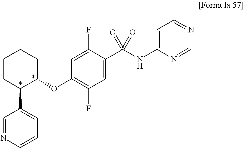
C1(OC2=C(F)C=C(C(NC3=CC=NC=N3)(=O)=O)C(F)=C2)CCCCC1C1=CC=CN=C1
